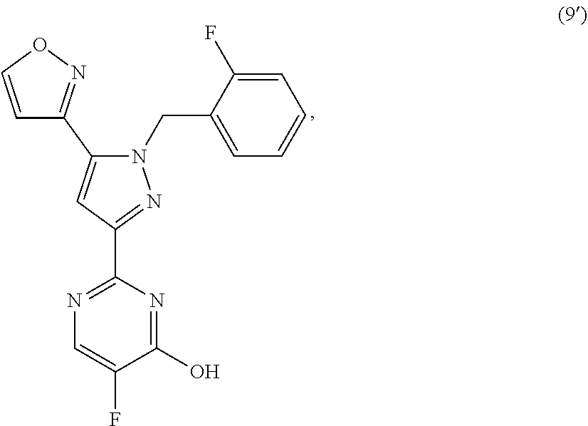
C1=C(CN2C(C3=NOC=C3)=CC(C3=NC=C(F)C(O)=N3)=N2)C(F)=CC=C1
